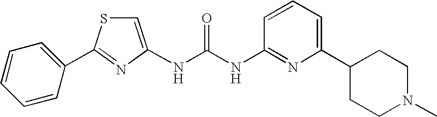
N(C(NC1=NC(C2CCN(C)CC2)=CC=C1)=O)C1=CSC(C2=CC=CC=C2)=N1
